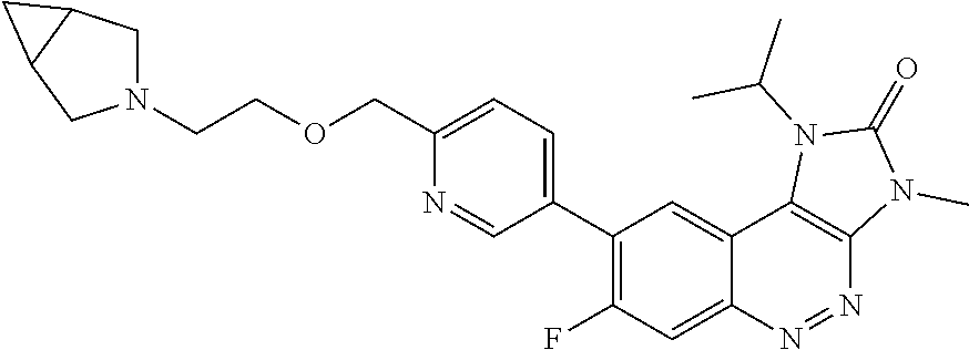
C1(C2=CC=C(COCCN3CC4C(C3)C4)N=C2)=C(F)C=C2C(=C1)C1=C(N=N2)N(C)C(=O)N1C(C)C
